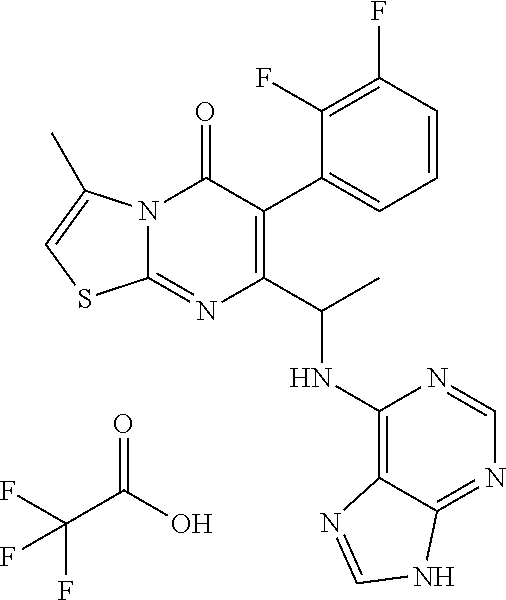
N12C(=NC(C(C)NC3=C4C(=NC=N3)NC=N4)=C(C3=CC=CC(F)=C3F)C1=O)SC=C2C.O=C(O)C(F)(F)F
